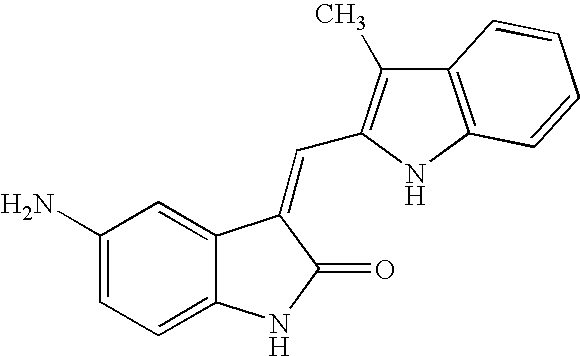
C1(N)=CC=C2C(=C1)C(=CC1=C(C)C3=C(N1)C=CC=C3)C(=O)N2
